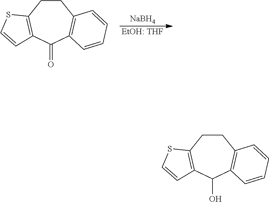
[EtOH: THF].[NaBH4].C1CC2=C(C(=O)C3=C1SC=C3)C=CC=C2.C1CC2=C(C(O)C3=C1SC=C3)C=CC=C2
